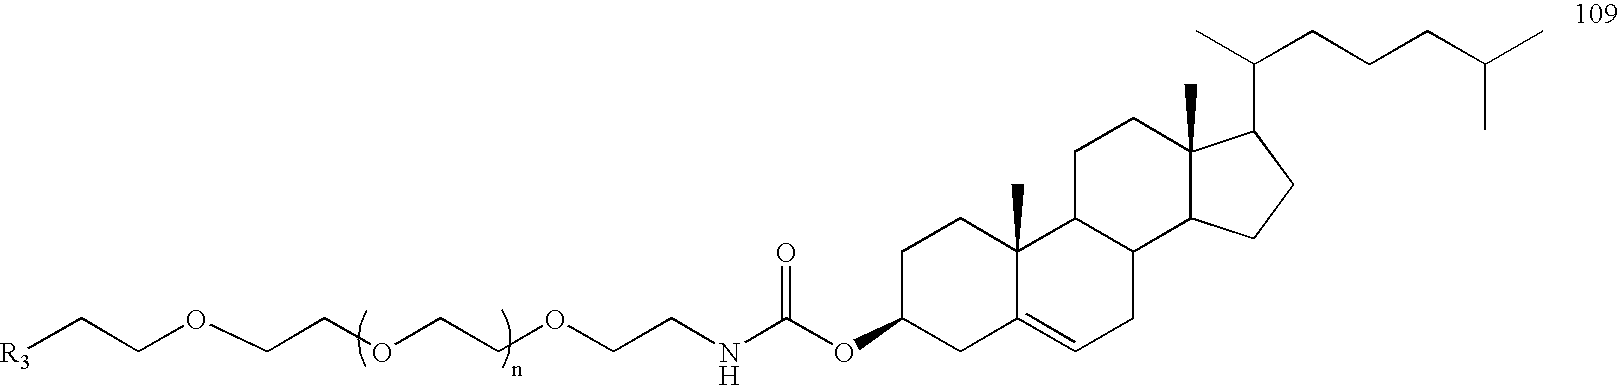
C1C(OC(NCCOCCOCCOCC[R3])=O)CC2=CCC3C(C2(C)C1)CCC1(C)C3CCC1C(C)CCCC(C)C
